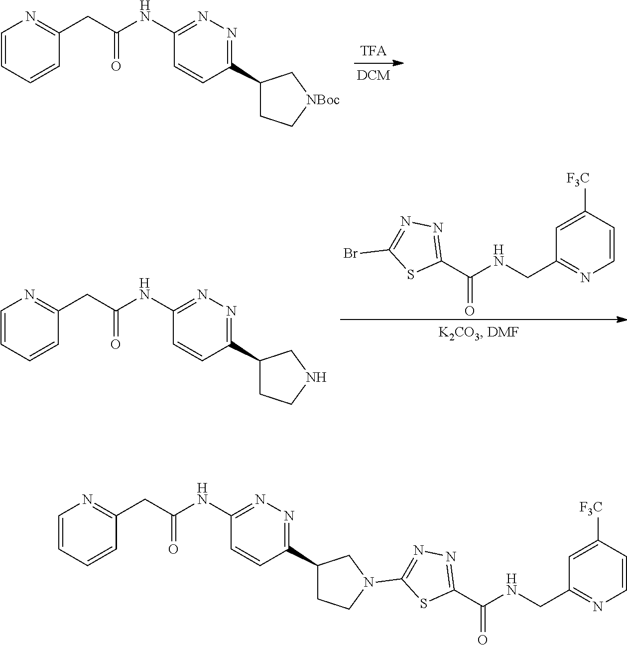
O=C(C1=NN=C(Br)S1)NCC1=NC=CC([F3C])=C1.C1=CC=CC(CC(NC2=NN=C(C3CCNC3)C=C2)=O)=N1.C1=CC=CC(CC(NC2=NN=C(C3CCN(C4=NN=C(C(=O)NCC5=NC=CC([F3C])=C5)S4)C3)C=C2)=O)=N1.C1=CC=CC(CC(NC2=NN=C(C3CC[NBoc]C3)C=C2)=O)=N1
